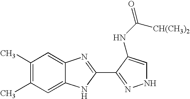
C12=CC(C)=C(C)C=C1N=C(C1=NNC=C1NC(=O)[CH(CH3)2])N2
